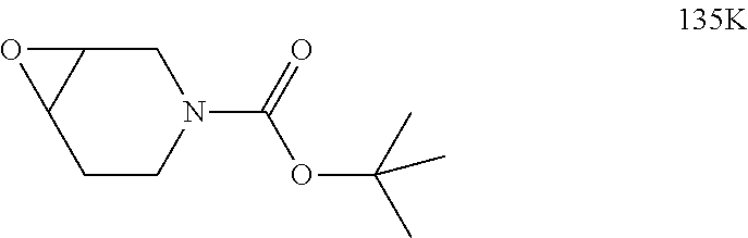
C1C2C(CCN1C(=O)OC(C)(C)C)O2
